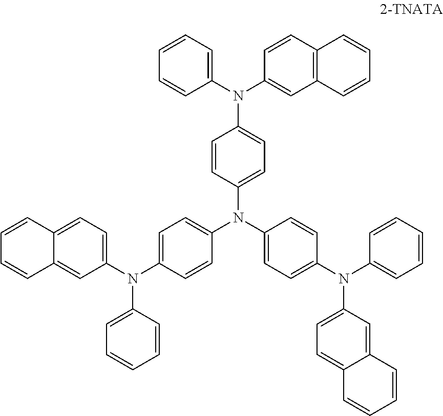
C1=CC=C(N(C2=CC3=C(C=C2)C=CC=C3)C2=CC=C(N(C3=CC=C(N(C4=CC=CC=C4)C4=CC=C5C(=C4)C=CC=C5)C=C3)C3=CC=C(N(C4=CC=C5C(=C4)C=CC=C5)C4=CC=CC=C4)C=C3)C=C2)C=C1
